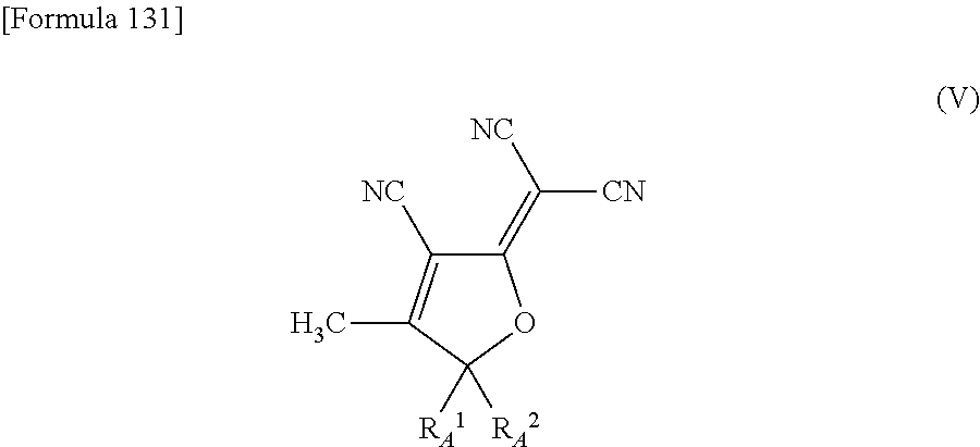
CC1=C([NC])C(=C([CN])[NC])OC1([RA1])[RA2]
